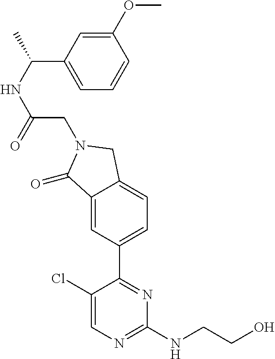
C1(Cl)=CN=C(NCCO)N=C1C1=CC=C2C(=C1)C(=O)N(CC(NC(C)C1=CC=CC(OC)=C1)=O)C2
